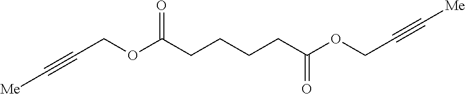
C(COC(CCCCC(OCC#C[Me])=O)=O)#C[Me]
